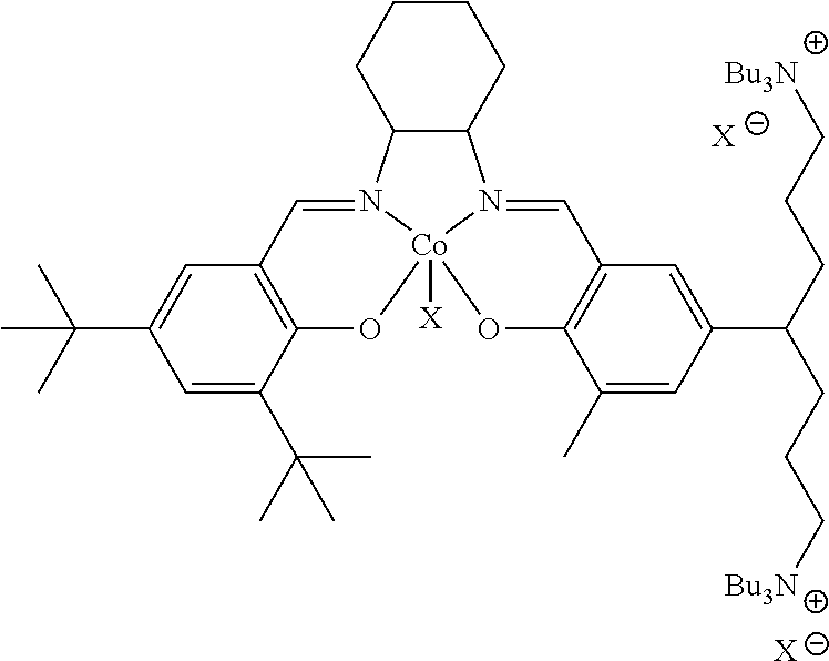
C1=C(C(C)(C)C)C=C(C(C)(C)C)C2=C1C=N1C3C(N4=CC5=C(C(C)=CC(C(CCC[Bu3N])CCC[Bu3N])=C5)O[Co]14([X])O2)CCCC3.[X].[X]
